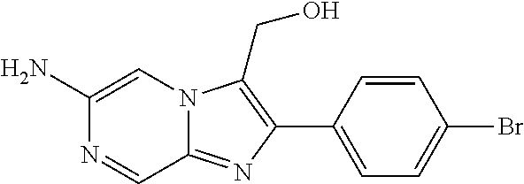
N1=CC2=NC(C3=CC=C(Br)C=C3)=C(CO)N2C=C1N
